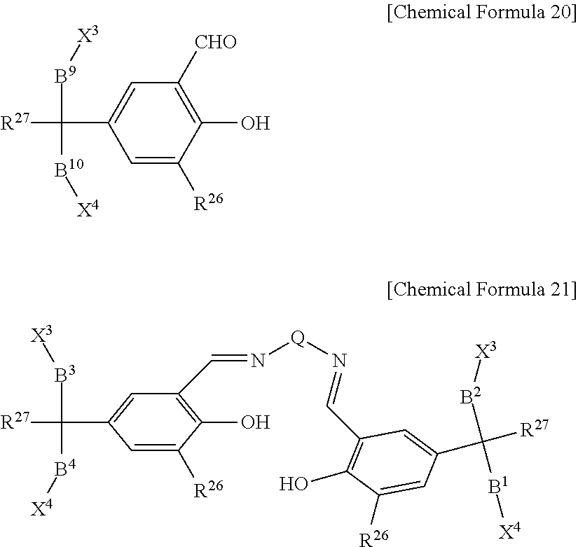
[B3](C([B4][X4])([R27])C1=CC(C=N[Q]N=CC2=C(O)C([R26])=CC(C([R27])([B2][X3])[B1][X4])=C2)=C(O)C([R26])=C1)[X3].C1=C([R26])C(O)=C([CHO])C=C1C([B9][X3])([B10][X4])[R27]
